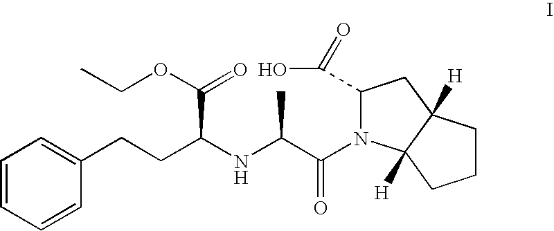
C1=CC=CC(CCC(C(OCC)=O)NC(C)C(N2C(C(O)=O)CC3([H])C2([H])CCC3)=O)=C1
